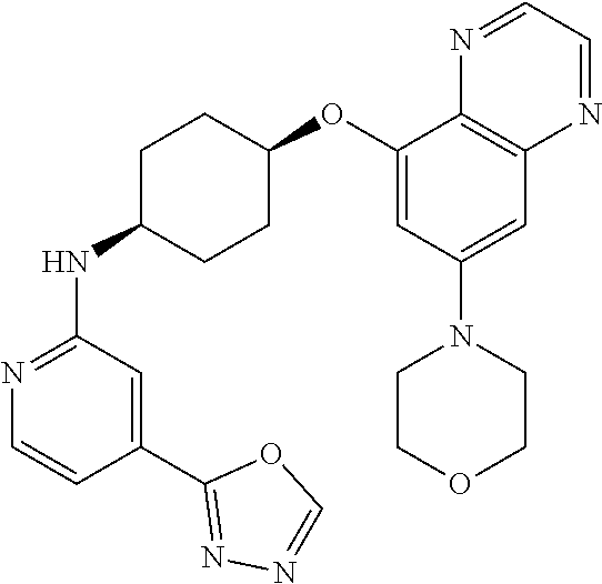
C1(OC2CCC(NC3=NC=CC(C4=NN=CO4)=C3)CC2)=CC(N2CCOCC2)=CC2=C1N=CC=N2
